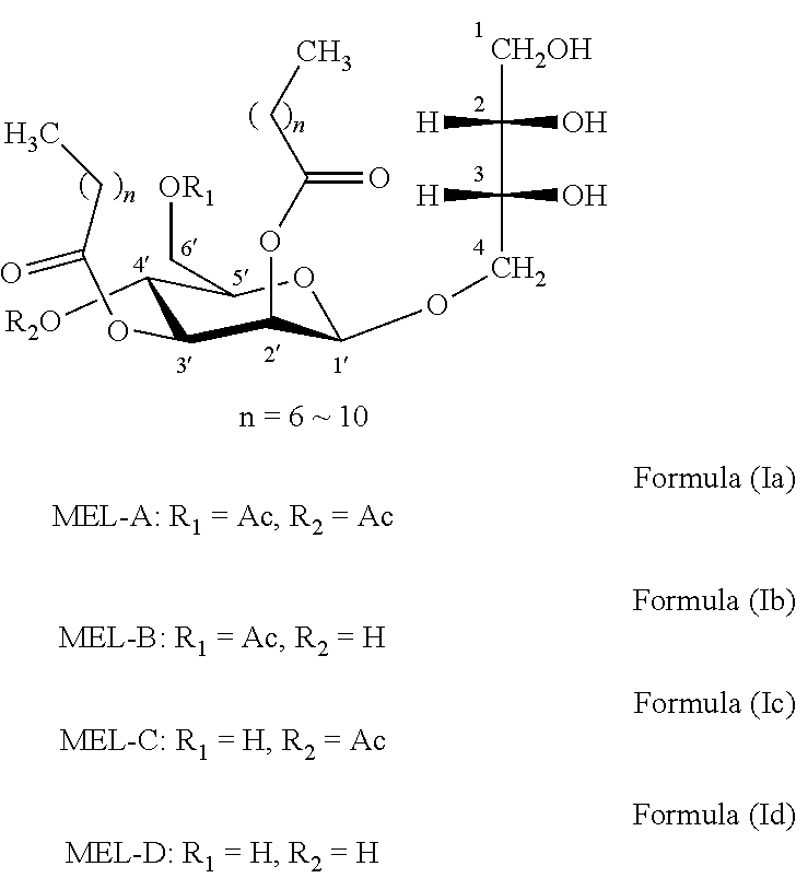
C1([R2O])C(OC(=O)CC)C(OC(CC)=O)C(OCC(O)([H])C(O)([H])[CH2OH])OC1C[OR1]
